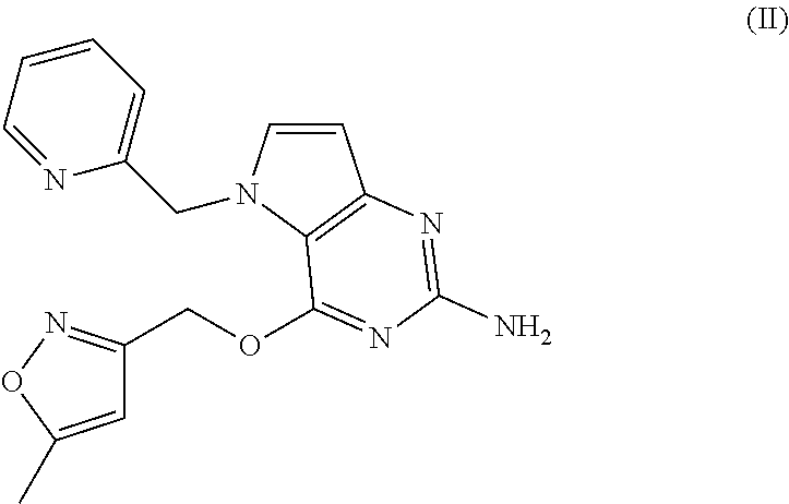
C1=C(C)ON=C1COC1=NC(N)=NC2=C1N(CC1=CC=CC=N1)C=C2
